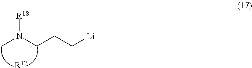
C(CC[Li])N(C)[R18].[R17]
